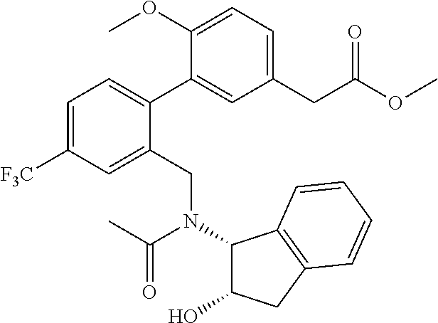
C1=C([F3C])C=C(CN(C2C(O)CC3=C2C=CC=C3)C(C)=O)C(C2=CC(CC(=O)OC)=CC=C2OC)=C1
